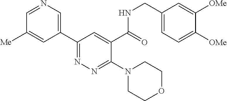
C1=NC=C(C2=NN=C(N3CCOCC3)C(C(=O)NCC3=CC=C([OMe])C([OMe])=C3)=C2)C=C1[Me]
